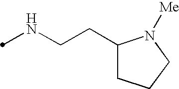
N(CCC1CCCN1[Me])C
